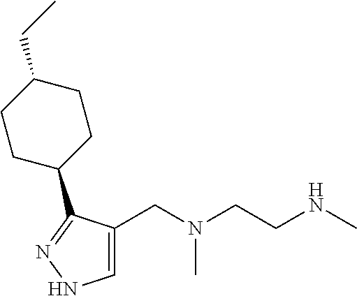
C1=C(CN(CCNC)C)C(C2CCC(CC)CC2)=NN1
